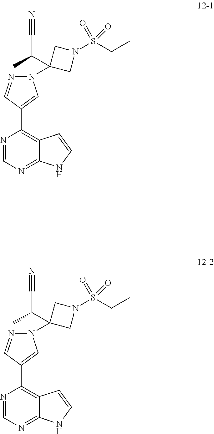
N1=CN=C2C(=C1C1=CN(C3(C(C)C#N)CN(S(CC)(=O)=O)C3)N=C1)C=CN2.N1=CN=C2C(=C1C1=CN(C3(C(C)C#N)CN(S(CC)(=O)=O)C3)N=C1)C=CN2
